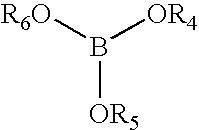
B([OR5])([R6O])[OR4]
